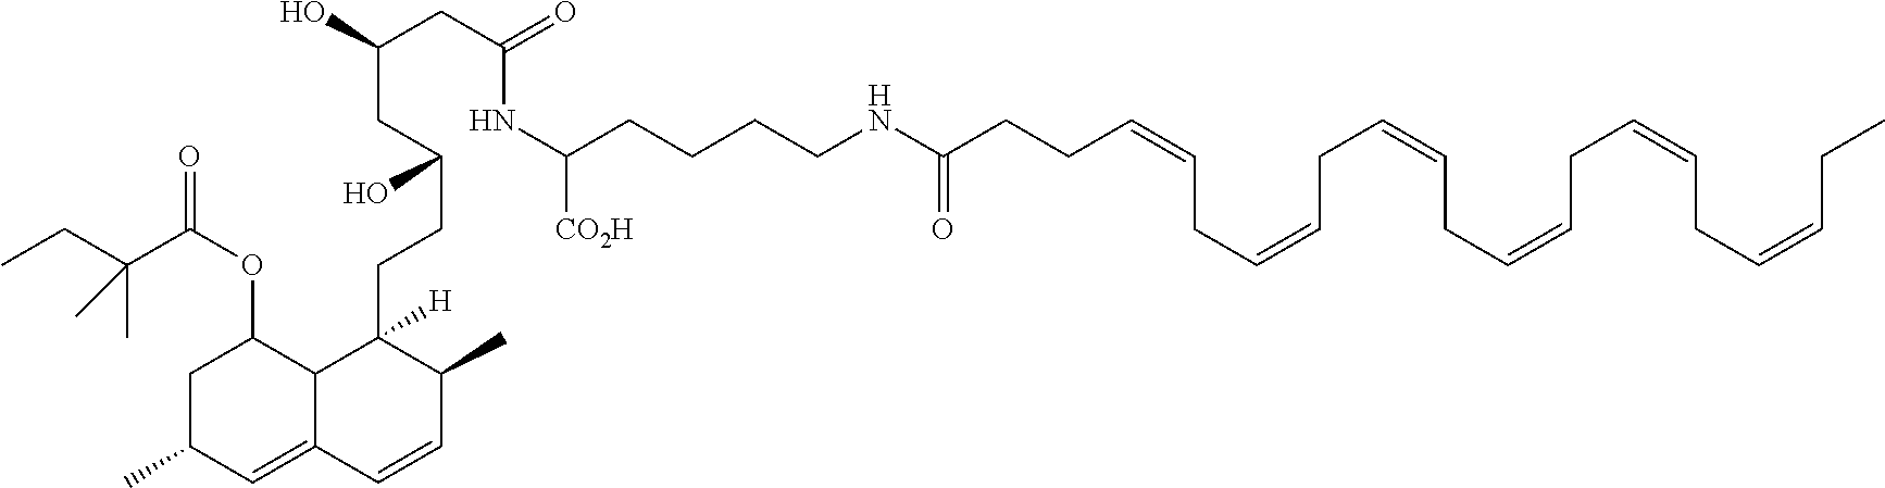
C(C)C(C(OC1CC(C)C=C2C1C([H])(CCC(CC(O)CC(=O)NC(CCCCNC(CCC=CCC=CCC=CCC=CCC=CCC=CCC)=O)[CO2H])O)C(C)C=C2)=O)(C)C
